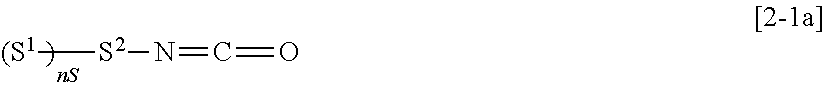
[(S1][S2]N=C=O
